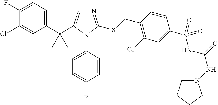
C1(C(C)(C)C2=CN=C(SCC3=C(Cl)C=C(S(NC(NN4CCCC4)=O)(=O)=O)C=C3)N2C2=CC=C(F)C=C2)=CC=C(F)C(Cl)=C1
